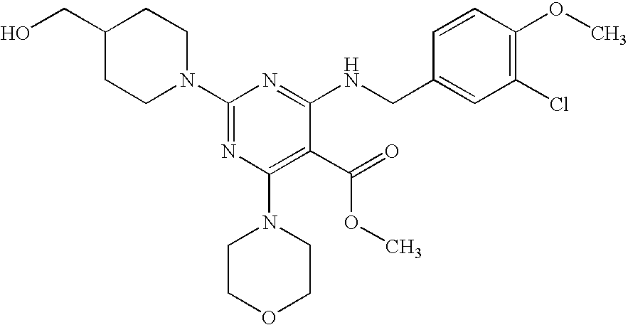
C1N(C2=NC(N3CCOCC3)=C(C(=O)OC)C(NCC3=CC(Cl)=C(OC)C=C3)=N2)CCC(CO)C1
